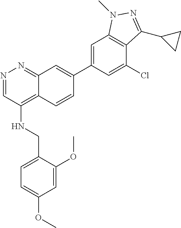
C1=C(C2=CC3=NN=CC(NCC4=CC=C(OC)C=C4OC)=C3C=C2)C=C(Cl)C2=C1N(C)N=C2C1CC1
